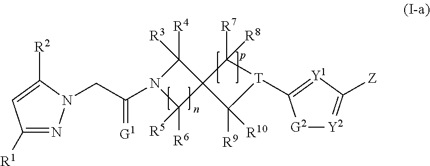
C1([R1])=NN(CC(=[G1])N2C([R6])([R5])C3(C2([R4])[R3])C([R7])([R8])[T](C2=[Y1]C([Z])=[Y2][G2]2)C3([R9])[R10])C([R2])=C1
